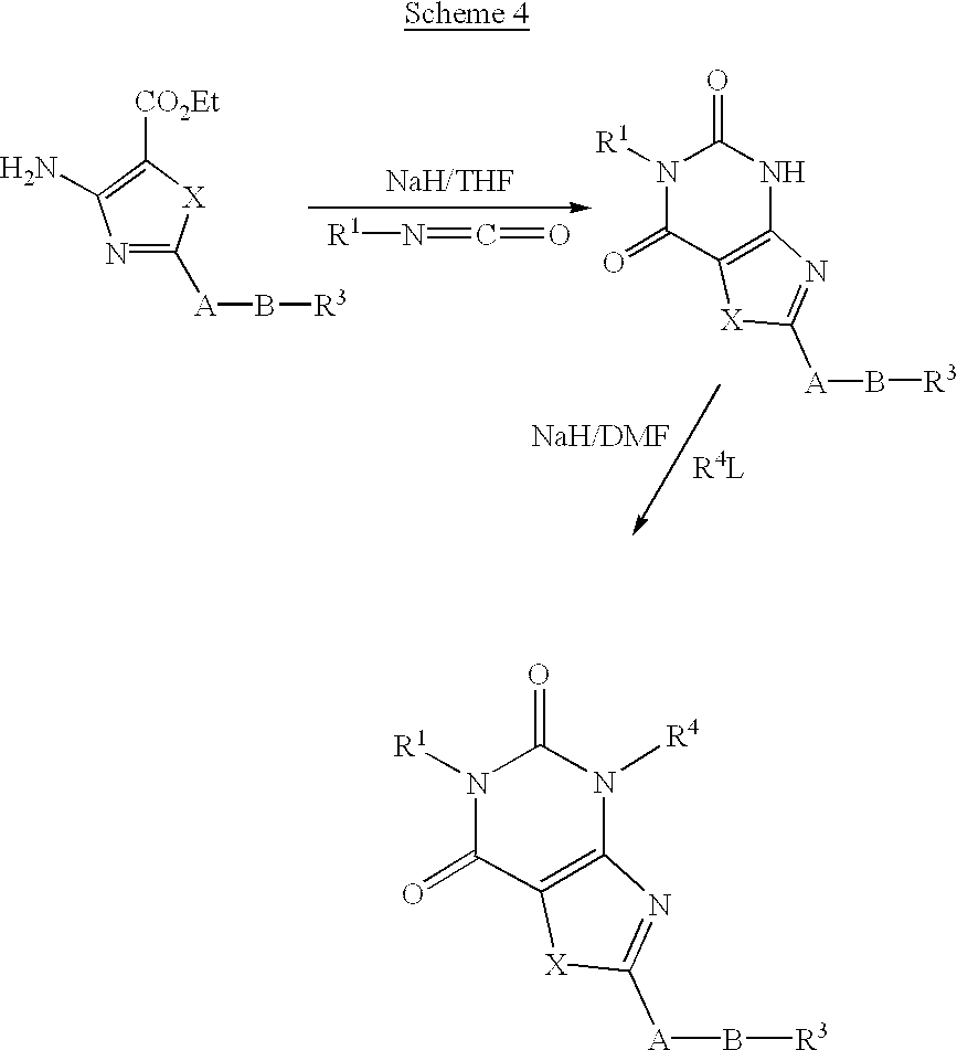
N1=C([A]B[R3])[X]C([CO2Et])=C1N.[R1]N=C=O.[X]1C([A]B[R3])=NC2=C1C(=O)N([R1])C(=O)N2.[X]1C([A]B[R3])=NC2=C1C(=O)N([R1])C(=O)N2[R4]
